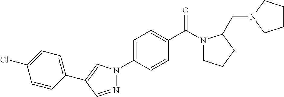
N1=CC(C2=CC=C(Cl)C=C2)=CN1C1=CC=C(C(N2CCCC2CN2CCCC2)=O)C=C1
